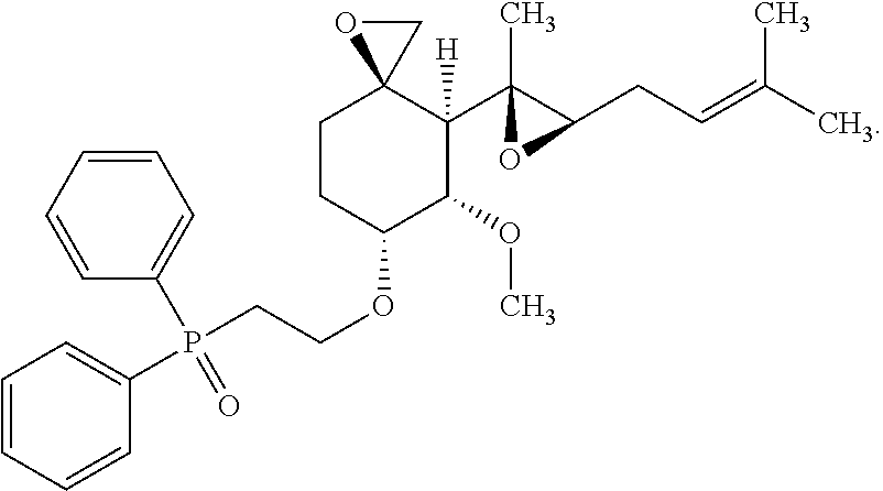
C1CC(OCCP(C2=CC=CC=C2)(C2=CC=CC=C2)=O)C(OC)C(C2(C)C(CC=C(C)C)O2)([H])C12CO2
